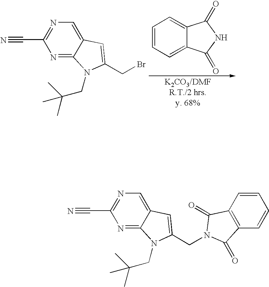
C1=CC=C2C(=C1)C(=O)NC2=O.C(Br)C1=CC2=CN=C(C#N)N=C2N1CC(C)(C)C.C(N1C(=O)C2=C(C=CC=C2)C1=O)C1=CC2=CN=C(C#N)N=C2N1CC(C)(C)C
